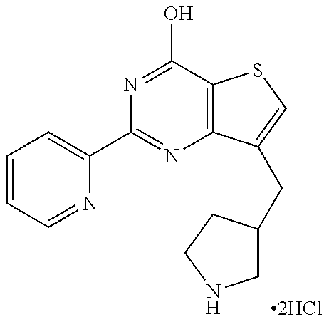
C1=CC=NC(C2=NC3=C(C(O)=N2)SC=C3CC2CNCC2)=C1
